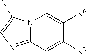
N12C(=NC=C1C)C=C([R2])C([R6])=C2
